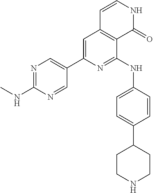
N1=C(NC)N=CC(C2=CC3=C(C(NC4=CC=C(C5CCNCC5)C=C4)=N2)C(=O)NC=C3)=C1
